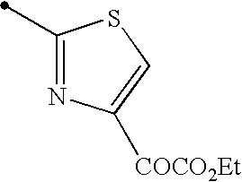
C1(C)=NC([COCO2Et])=CS1
